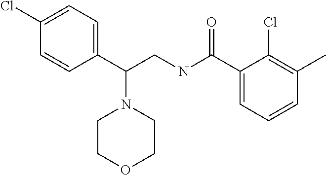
C1(Cl)=CC=C(C(CNC(C2=CC=CC(C)=C2Cl)=O)N2CCOCC2)C=C1
